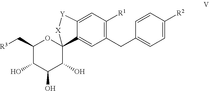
C1(C[R3])C(O)C(O)C(O)C2(O1)C1=CC(CC3=CC=C([R2])C=C3)=C([R1])C=C1[Y][X]2
